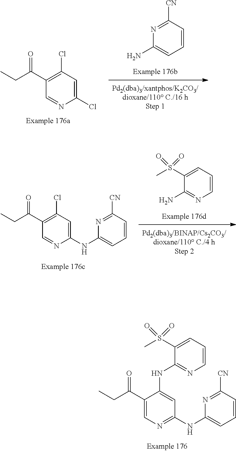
C1(NC2=NC=C(C(CC)=O)C(NC3=NC=CC=C3S(C)(=O)=O)=C2)=CC=CC([CN])=N1.C1(N)=CC=CC([CN])=N1.C1=NC(Cl)=CC(Cl)=C1C(CC)=O.C1(N)=NC=CC=C1S(C)(=O)=O.C1(NC2=CC(Cl)=C(C(CC)=O)C=N2)=CC=CC([CN])=N1
